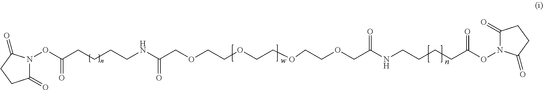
C1(=O)N(OC(CCCCNC(COCCOCCOCCOCC(NCCCCC(ON2C(=O)CCC2=O)=O)=O)=O)=O)C(=O)CC1
